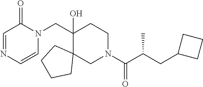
C1=CN(CC2(O)C3(CN(C(=O)C(CC4CCC4)C)CC2)CCCC3)C(=O)C=N1
